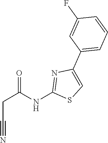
C1(C2=CC=CC(F)=C2)=CSC(NC(CC#N)=O)=N1
